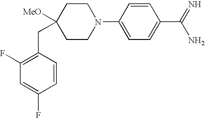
C1=CC(CC2([MeO])CCN(C3=CC=C(C(=N)N)C=C3)CC2)=C(F)C=C1F
